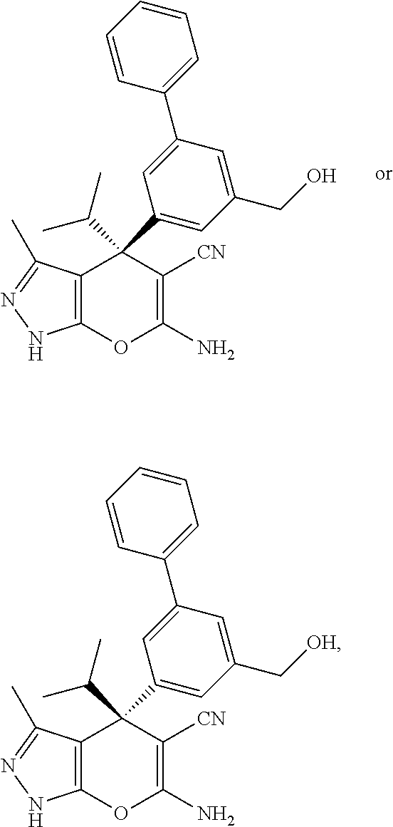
C12=C(OC(N)=C([CN])C1(C1=CC(CO)=CC(C3=CC=CC=C3)=C1)C(C)C)NN=C2C.C12=C(OC(N)=C([CN])C1(C1=CC(C[OH])=CC(C3=CC=CC=C3)=C1)C(C)C)NN=C2C
